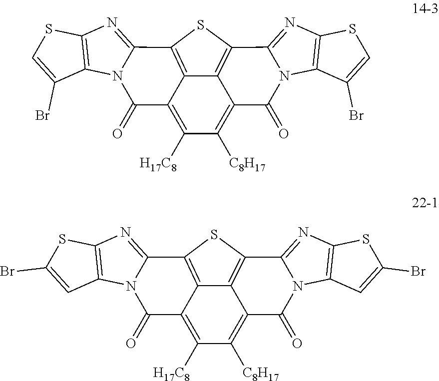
C1([H17C8])=C2C3=C(SC4=C3C(=C1[C8H17])C(=O)N1C4=NC3=C1C(Br)=CS3)C1=NC3=C(N1C2=O)C(Br)=CS3.C1([H17C8])=C2C3=C(SC4=C3C(=C1[C8H17])C(=O)N1C4=NC3=C1C=C(Br)S3)C1=NC3=C(N1C2=O)C=C(Br)S3
